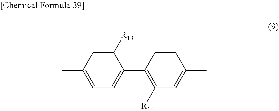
CC1=CC=C(C2=C([R14])C=C(C)C=C2)C([R13])=C1
